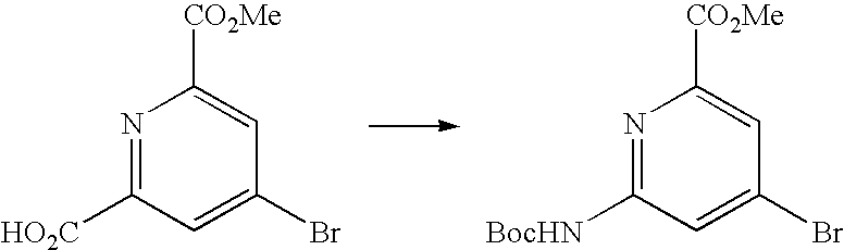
N1=C([HO2C])C=C(Br)C=C1[CO2Me].N1=C([BocHN])C=C(Br)C=C1[CO2Me]
